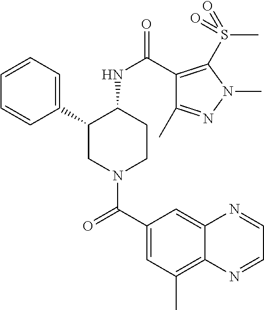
C1=CC=C(C2CN(C(C3=CC(C)=C4C(=C3)N=CC=N4)=O)CCC2NC(=O)C2=C(S(=O)(C)=O)N(C)N=C2C)C=C1
